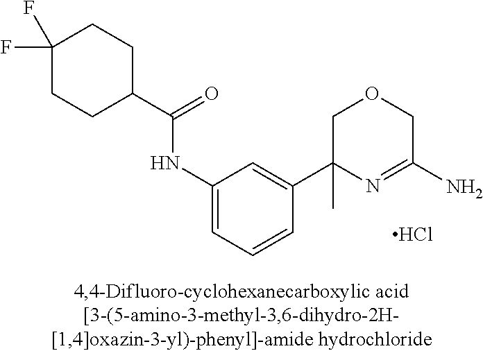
Cl.N(C1=CC=CC(C2(C)N=C(N)COC2)=C1)C(C1CCC(F)(F)CC1)=O
